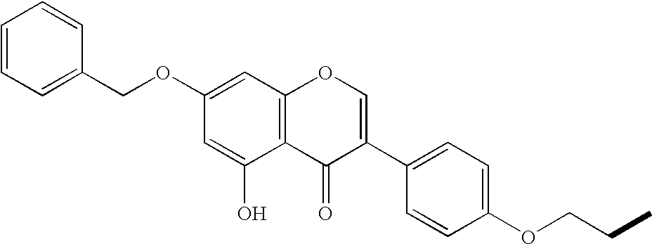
C12=C(C=C(OCC3=CC=CC=C3)C=C1O)OC=C(C1=CC=C(OCCC)C=C1)C2=O
